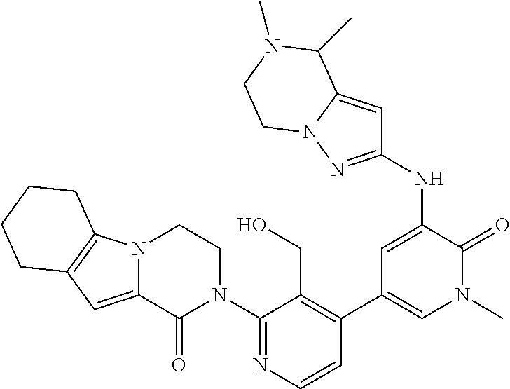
C1=CN=C(N2CCN3C(=CC4=C3CCCC4)C2=O)C(CO)=C1C1=CN(C)C(=O)C(NC2=NN3C(=C2)C(C)N(C)CC3)=C1
